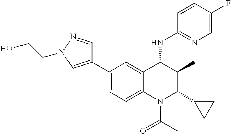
C1=CC(F)=CN=C1NC1C(C)C(C2CC2)N(C(=O)C)C2=CC=C(C3=CN(CCO)N=C3)C=C12
